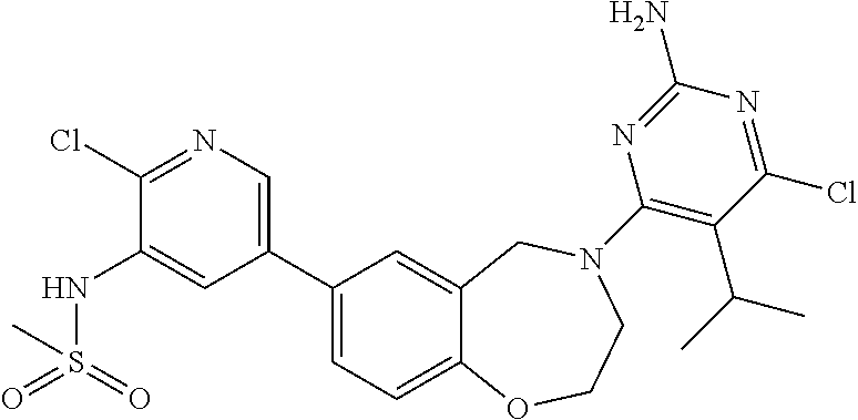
C1(Cl)=NC=C(C2=CC=C3C(=C2)CN(C2=C(C(C)C)C(Cl)=NC(N)=N2)CCO3)C=C1NS(=O)(=O)C
